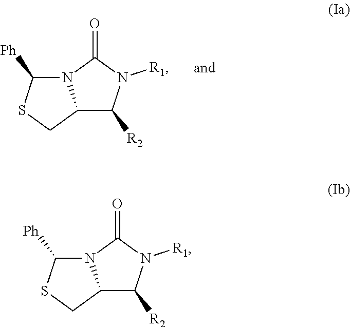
N12C([Ph])SCC1C([R2])N([R1])C2=O.N12C([Ph])SCC1C([R2])N([R1])C2=O
